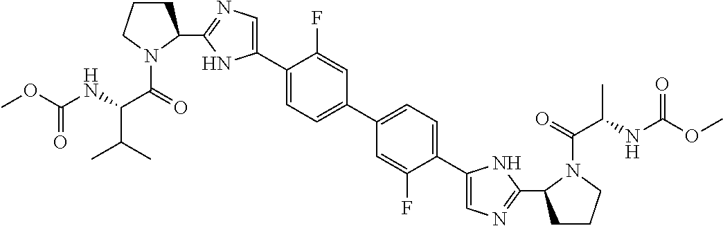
C1(C2=CN=C(C3CCCN3C(=O)C(NC(OC)=O)C(C)C)N2)=CC=C(C2=CC=C(C3=CN=C(C4CCCN4C(=O)C(NC(OC)=O)C)N3)C(F)=C2)C=C1F
